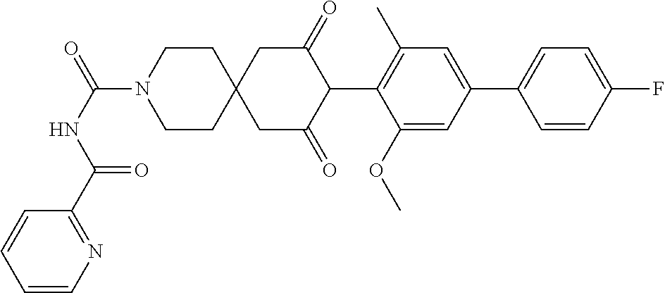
C1(OC)=CC(C2=CC=C(F)C=C2)=CC(C)=C1C1C(=O)CC2(CC1=O)CCN(C(NC(C1=NC=CC=C1)=O)=O)CC2
